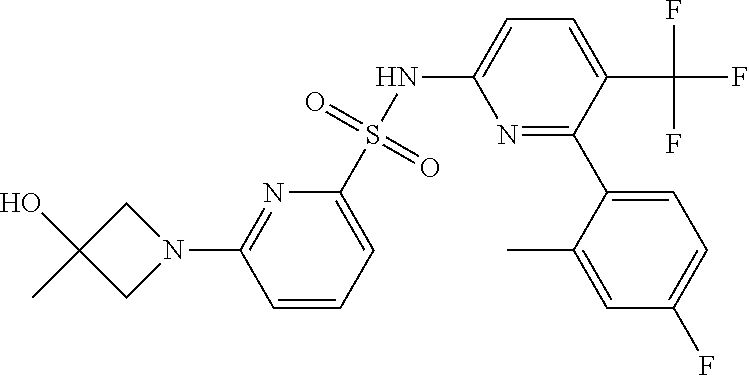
C1C(O)(C)CN1C1=NC(S(NC2=CC=C(C(F)(F)F)C(C3=CC=C(F)C=C3C)=N2)(=O)=O)=CC=C1
